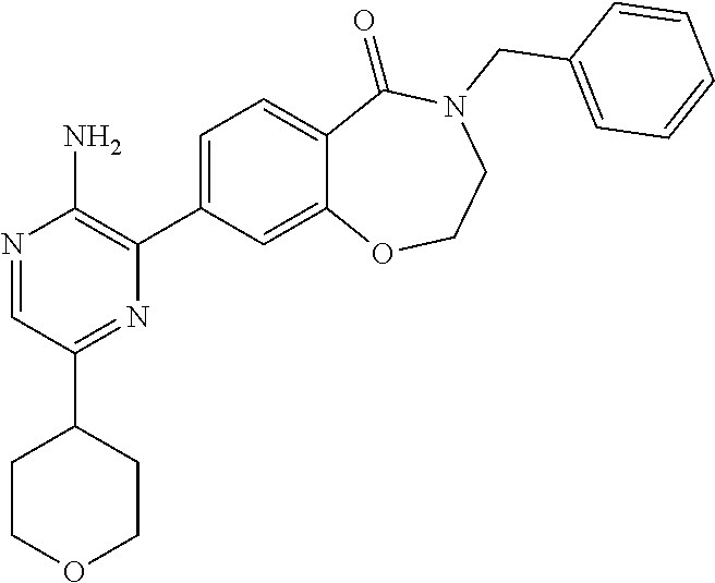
N1=CC(C2CCOCC2)=NC(C2=CC=C3C(=C2)OCCN(CC2=CC=CC=C2)C3=O)=C1N
